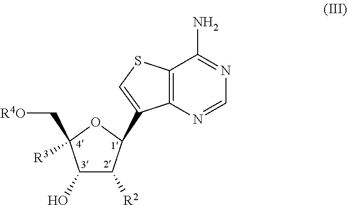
C1(O)C([R2])C(C2=CSC3=C2N=CN=C3N)OC1(C[R4O])[R3]
